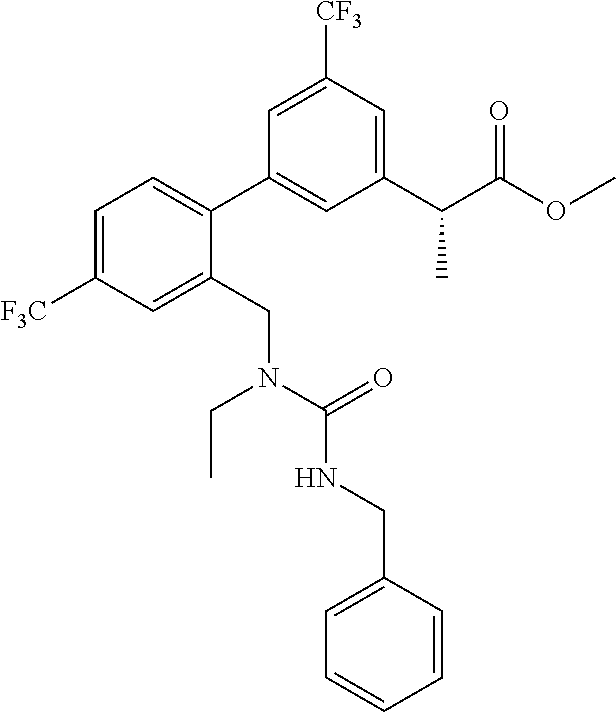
C1=C([F3C])C=C(CN(C(=O)NCC2=CC=CC=C2)CC)C(C2=CC(C(C(OC)=O)C)=CC([CF3])=C2)=C1
